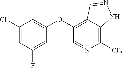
C1(OC2=C3C(=C([CF3])N=C2)NN=C3)=CC(Cl)=CC(F)=C1
